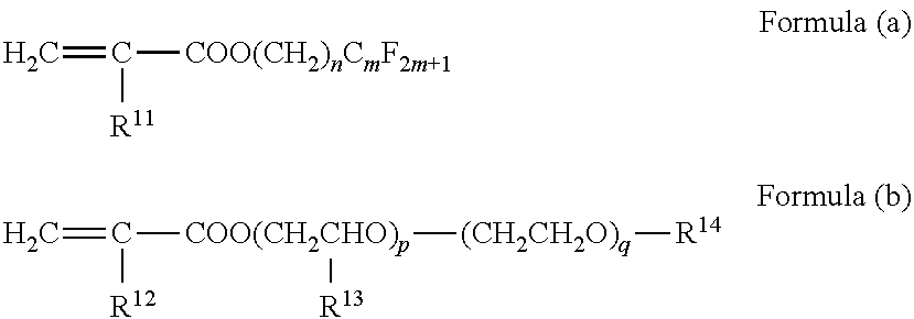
C=C([COO(CH2)nCmF2m+1])[R11].C=C([COO(CH2CHO)p]([R13])[(CH2CH2O)q][R14])[R12]
